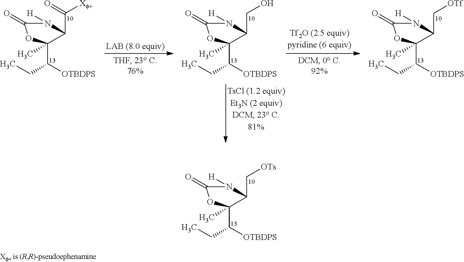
C(C1C(C(CC)[OTBDPS])(C)OC(=O)N1[H])([Xf+])=O.C(C1C(C(CC)[OTBDPS])(C)OC(=O)N1[H])O.C(C1C(C(CC)[OTBDPS])(C)OC(=O)N1[H])[OTf].C(C1C(C(CC)[OTBDPS])(C)OC(=O)N1[H])[OTs]
